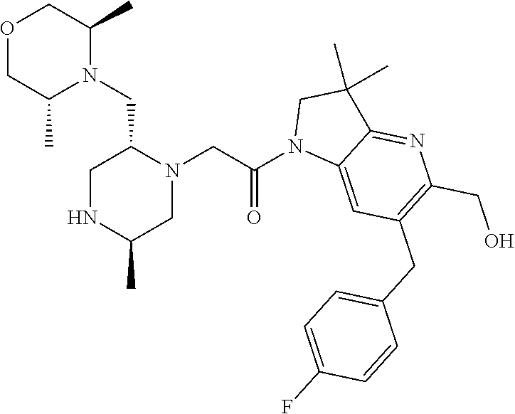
O1CC(C)N(CC2N(CC(N3C4=CC(CC5=CC=C(F)C=C5)=C(CO)N=C4C(C)(C)C3)=O)CC(C)NC2)C(C)C1
